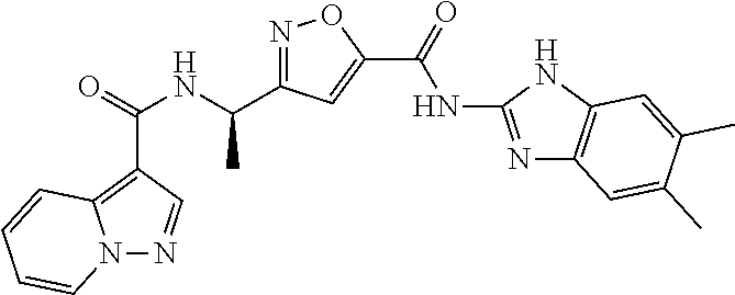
N12N=CC(C(=O)NC(C)C3=NOC(C(=O)NC4=NC5=C(N4)C=C(C)C(C)=C5)=C3)=C1C=CC=C2
